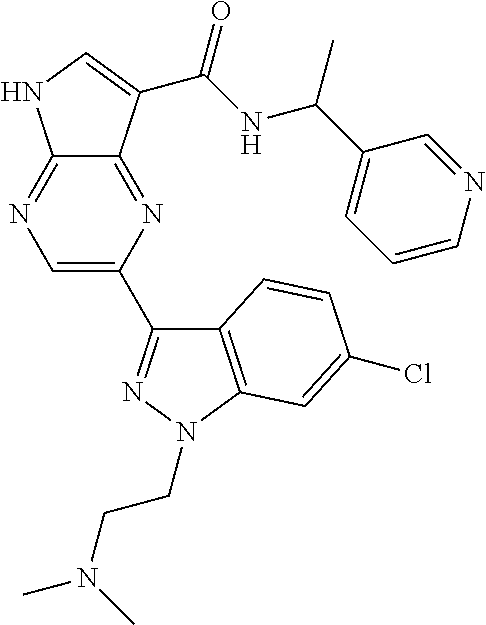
C12=NC=C(C3=NN(CCN(C)C)C4=C3C=CC(Cl)=C4)N=C1C(C(NC(C1=CC=CN=C1)C)=O)=CN2
